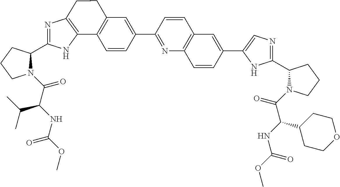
N1(C(C(NC(OC)=O)C(C)C)=O)C(C2=NC3=C(N2)C2=C(C=C(C4=NC5=C(C=C4)C=C(C4=CN=C(C6N(C(=O)C(NC(OC)=O)C7CCOCC7)CCC6)N4)C=C5)C=C2)CC3)CCC1
